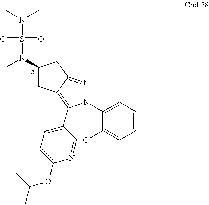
C1(N(C)S(=O)(=O)N(C)C)CC2=C(C3=CC=C(OC(C)C)N=C3)N(C3=CC=CC=C3OC)N=C2C1.[R]
